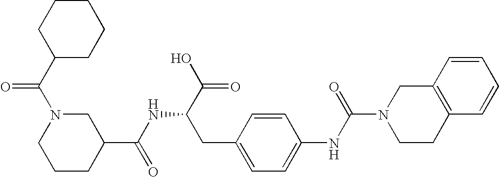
C1(C(N2CCCC(C(NC(CC3=CC=C(NC(N4CCC5=C(C4)C=CC=C5)=O)C=C3)C(O)=O)=O)C2)=O)CCCCC1
